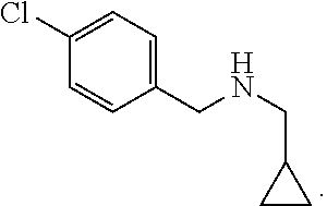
C1(CNCC2CC2)=CC=C(Cl)C=C1
